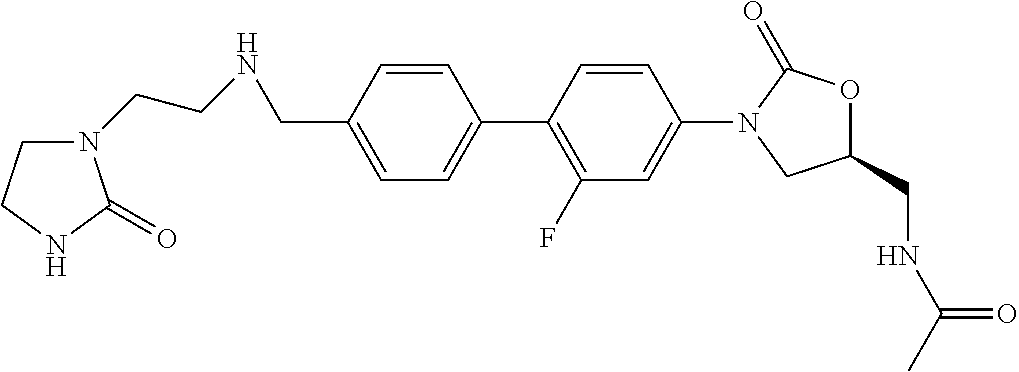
C1(CNC(=O)C)OC(=O)N(C2=CC(F)=C(C3=CC=C(CNCCN4CCNC4=O)C=C3)C=C2)C1
